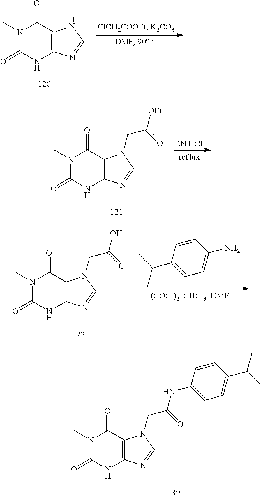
C12=C(C(=O)N(C)C(=O)N1)NC=N2.C12=C(C(=O)N(C)C(=O)N1)N(CC(=O)[OEt])C=N2.[2N HCl].C12=C(C(=O)N(C)C(=O)N1)N(CC(=O)O)C=N2.C1=C(N)C=CC(C(C)C)=C1.C12=C(C(=O)N(C)C(=O)N1)N(CC(=O)NC1=CC=C(C(C)C)C=C1)C=N2
